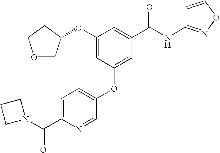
C1=C(C(N2CCC2)=O)N=CC(OC2=CC(C(NC3=NOC=C3)=O)=CC(OC3COCC3)=C2)=C1
